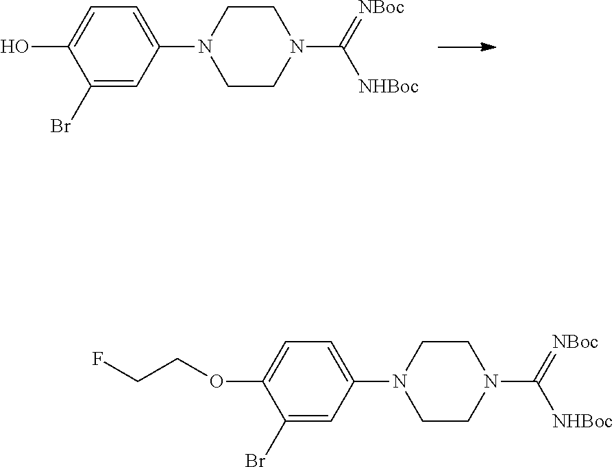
C1(Br)=CC(N2CCN(C(=[NBoc])[NHBoc])CC2)=CC=C1O.C1(Br)=CC(N2CCN(C(=[NBoc])[NHBoc])CC2)=CC=C1OCCF
